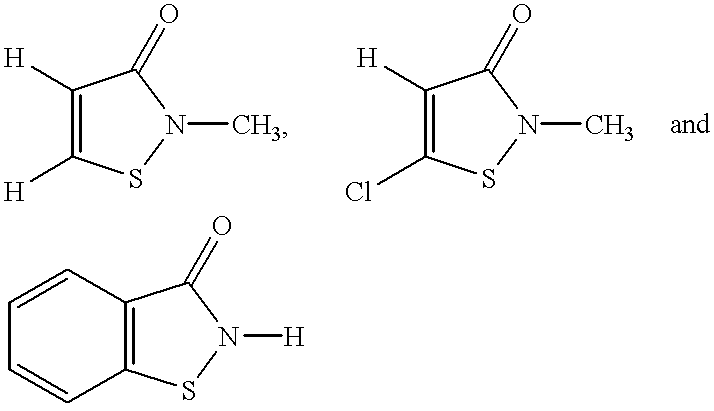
C1([H])=C([H])SN(C)C1=O.C1([H])=C(Cl)SN(C)C1=O.C12=C(SN([H])C1=O)C=CC=C2
